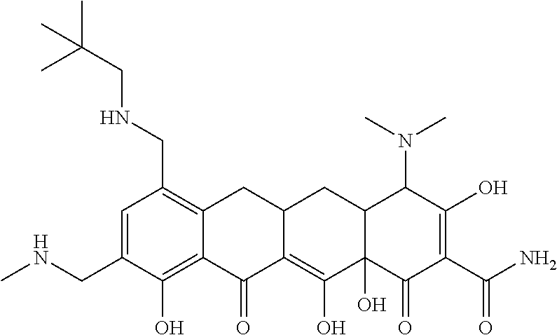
C1=C(CNC)C(O)=C2C(=C1CNCC(C)(C)C)CC1C(=C(O)C3(O)C(C1)C(N(C)C)C(O)=C(C(N)=O)C3=O)C2=O
